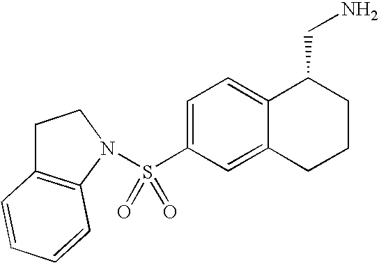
C1C2=C(N(S(C3=CC=C4C(=C3)CCCC4CN)(=O)=O)C1)C=CC=C2
